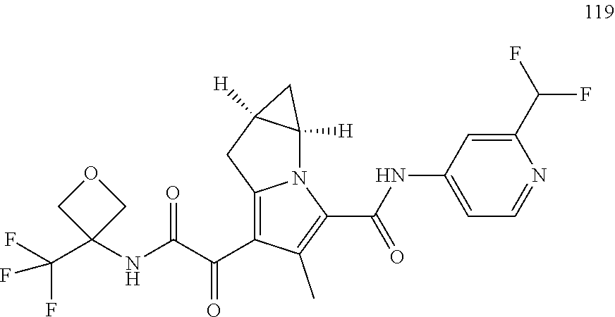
FC(C1(NC(C(=O)C2=C3N(C(C(NC4=CC=NC(C(F)F)=C4)=O)=C2C)C2([H])C([H])(C3)C2)=O)COC1)(F)F
